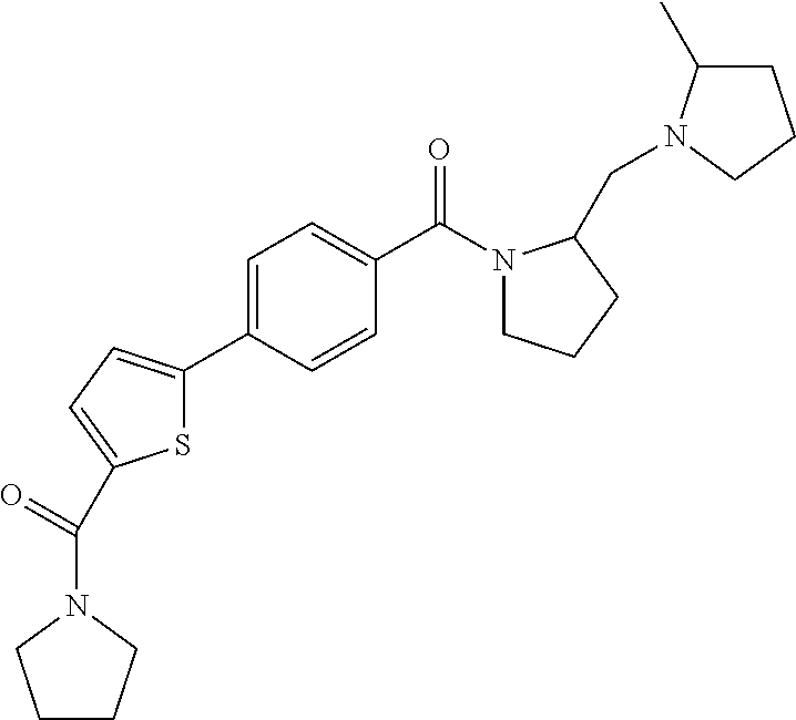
C1(C2=CC=C(C(=O)N3CCCC3)S2)=CC=C(C(N2CCCC2CN2C(C)CCC2)=O)C=C1
